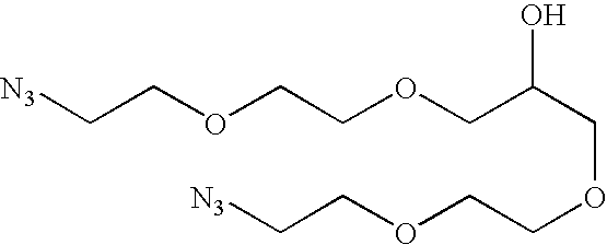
C(OCCOCC[N3])C(COCCOCC[N3])O
